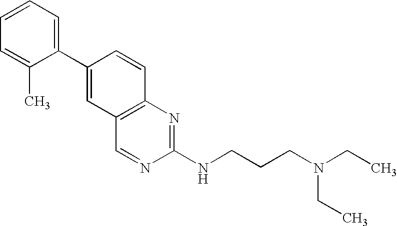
C1=CC=C(C2=CC3=C(C=C2)N=C(NCCCN(CC)CC)N=C3)C(C)=C1
